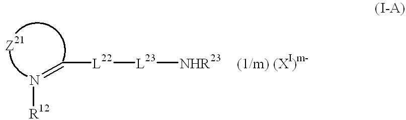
[R12]N=C[L22][L23][NHR23].[(1/m) (XI)m-]
